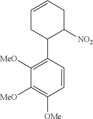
C1(C2=C([MeO])C([MeO])=C([OMe])C=C2)CC=CCC1[NO2]
